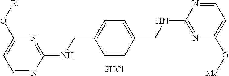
C1(CNC2=NC(O[Et])=CC=N2)=CC=C(CNC2=NC(O[Me])=CC=N2)C=C1
